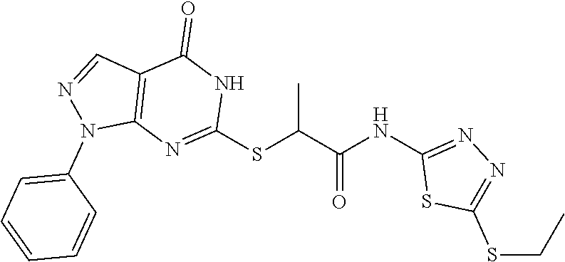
C1(SC(C(NC2=NN=C(SCC)S2)=O)C)=NC2=C(C=NN2C2=CC=CC=C2)C(=O)N1
